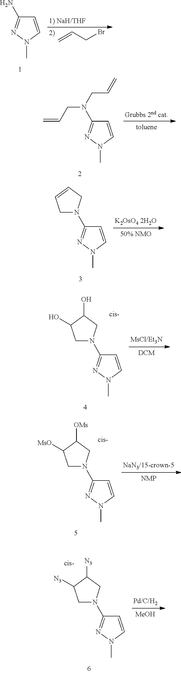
C=CCBr.C1=CN(C)N=C1N.C1=CN(C)N=C1N(CC=C)CC=C.C1=CN(C)N=C1N1CC=CC1.C1=CN(C)N=C1N1CC(O)C(O)C1.C1=CN(C)N=C1N1CC([MsO])C([OMs])C1.[MeOH].C1=CN(C)N=C1N1CC([N3])C([N3])C1
